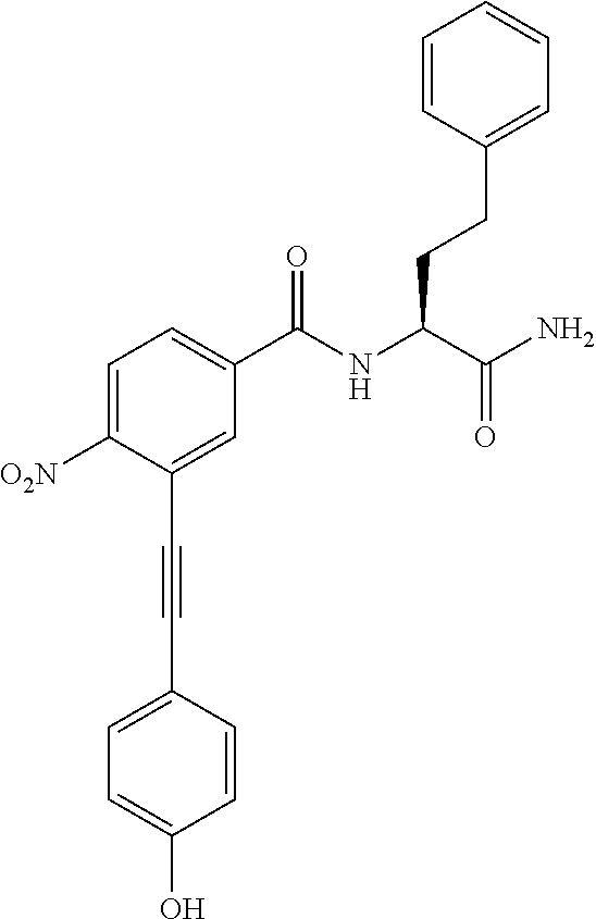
C1=C([O2N])C(C#CC2=CC=C(O)C=C2)=CC(C(NC(C(N)=O)CCC2=CC=CC=C2)=O)=C1
